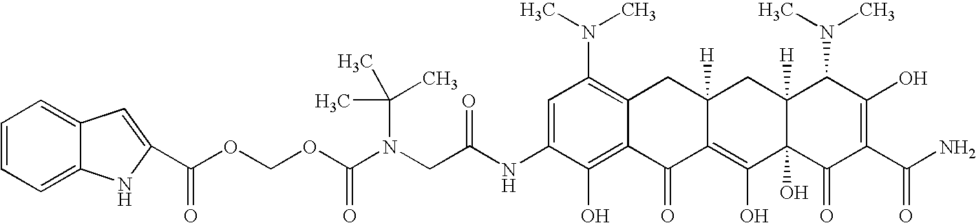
N(CC(NC1=CC(N(C)C)=C2C(=C1O)C(=O)C1=C(O)C3(O)C([H])(CC1([H])C2)C(N(C)C)C(O)=C(C(N)=O)C3=O)=O)(C(OCOC(=O)C1=CC2=CC=CC=C2N1)=O)C(C)(C)C
